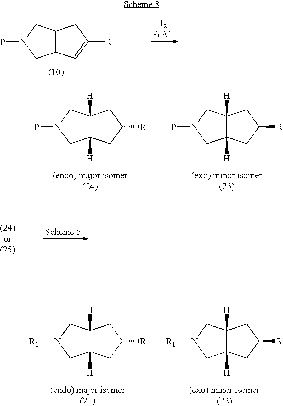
C12([H])C([H])(CN(P)C1)CC([R])C2.C12([H])C([H])(CN(P)C1)CC([R])C2.C12([H])C([H])(CN([R1])C1)CC([R])C2.C12([H])C([H])(CN([R1])C1)CC([R])C2.C12C(CN(P)C1)CC([R])=C2
